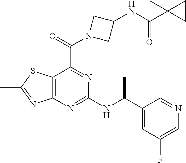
C12=C(N=C(NC(C3=CC(F)=CN=C3)C)N=C1C(=O)N1CC(NC(C3(C)CC3)=O)C1)N=C(C)S2
